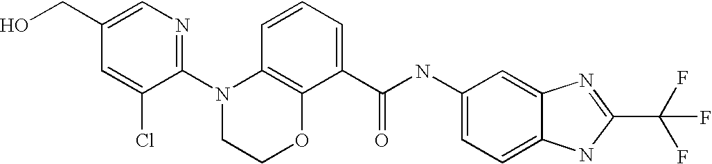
C1(N2CCOC3=C2C=CC=C3C(NC2=CC=C3C(=C2)N=C(C(F)(F)F)N3)=O)=NC=C(CO)C=C1Cl
